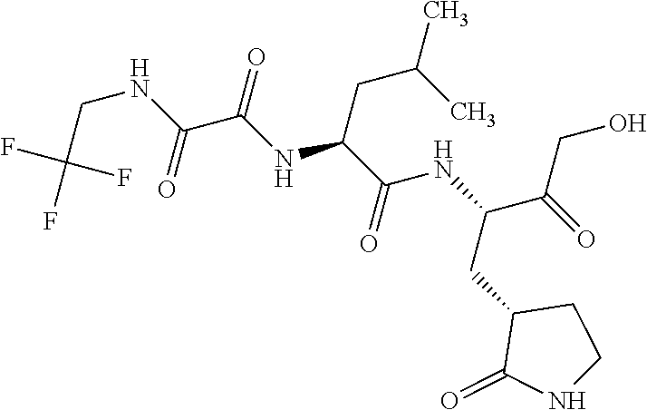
C(NC(C(NC(C(NC(C(=O)CO)CC1C(=O)NCC1)=O)CC(C)C)=O)=O)C(F)(F)F
